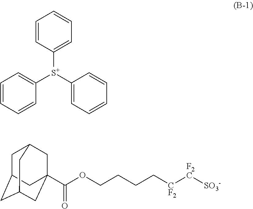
C1=CC([S+](C2=CC=CC=C2)C2=CC=CC=C2)=CC=C1.C1C2CC3CC(C(OCCCC[CF2][F2C][SO3-])=O)(CC1C3)C2
